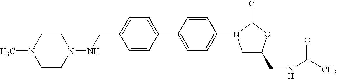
C1(CNN2CCN(C)CC2)=CC=C(C2=CC=C(N3C(=O)OC(CNC(C)=O)C3)C=C2)C=C1
